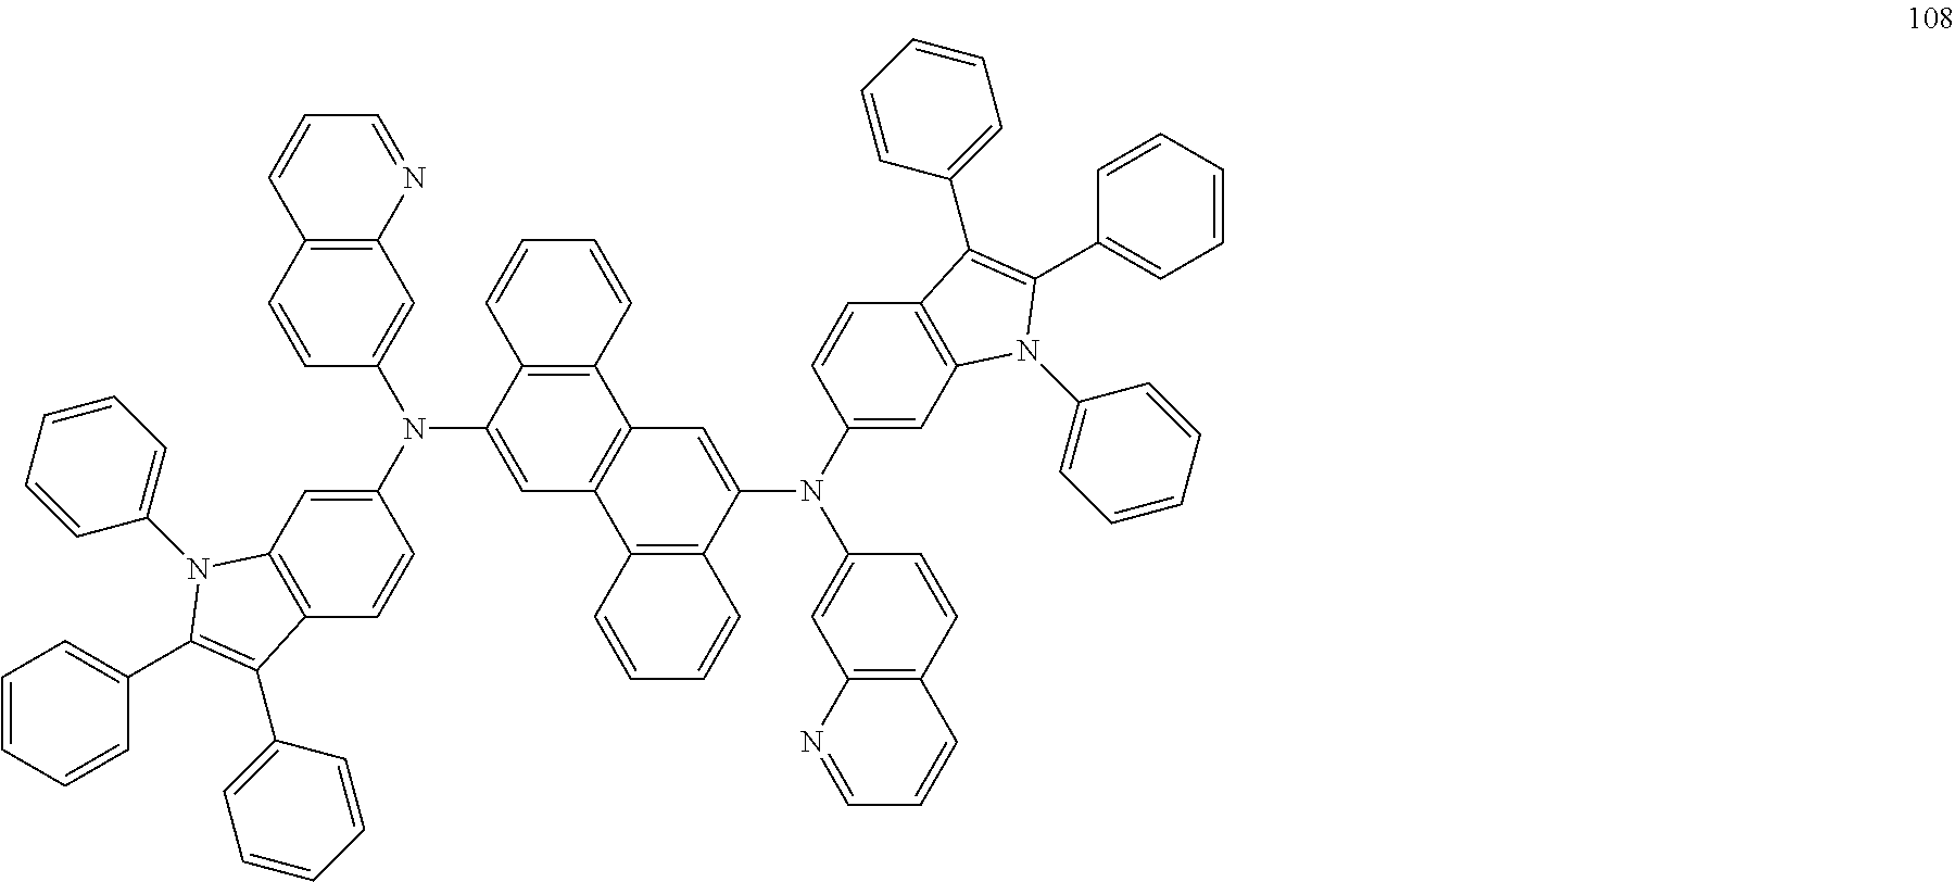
N(C1=CC2=C(C=C1)C(C1=CC=CC=C1)=C(C1=CC=CC=C1)N2C1=CC=CC=C1)(C1=CC2=C(C=C1)C=CC=N2)C1=CC2=C(C3=C1C=CC=C3)C=C(N(C1=CC3=C(C=C1)C=CC=N3)C1=CC3=C(C=C1)C(C1=CC=CC=C1)=C(C1=CC=CC=C1)N3C1=CC=CC=C1)C1=C2C=CC=C1
